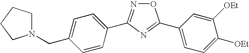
N1(CC2=CC=C(C3=NOC(C4=CC=C([OEt])C([OEt])=C4)=N3)C=C2)CCCC1
